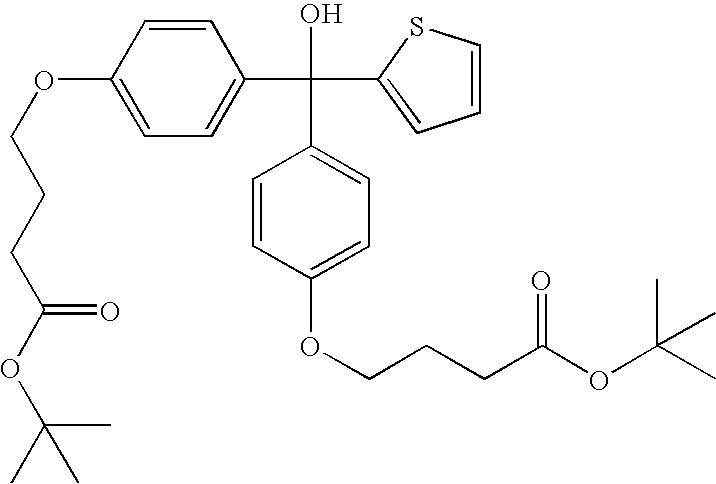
C1=CC(OCCCC(OC(C)(C)C)=O)=CC=C1C(C1=CC=CS1)(O)C1=CC=C(OCCCC(OC(C)(C)C)=O)C=C1
